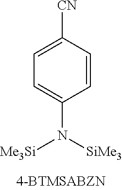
C1=CC([CN])=CC=C1N([SiMe3])[Me3Si]
